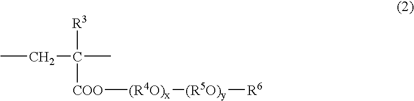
CCC([R3])([COO][(R4O)x][(R5O)y][R6])C
